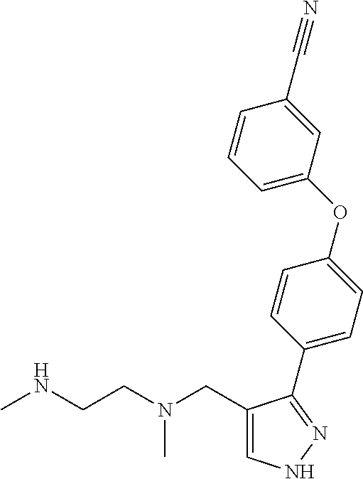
C1=C(CN(CCNC)C)C(C2=CC=C(OC3=CC=CC(C#N)=C3)C=C2)=NN1
